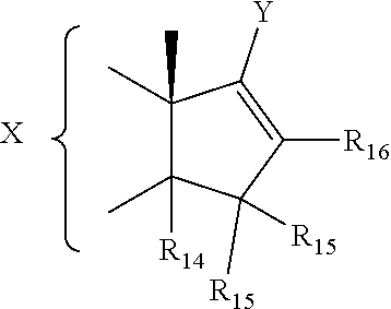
C1(C)(C)C([R14])(C)C([R15])([R15])C([R16])=C1[Y].[X]
